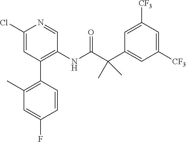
N(C(C(C1=CC([CF3])=CC([CF3])=C1)(C)C)=O)C1=C(C2=C(C)C=C(F)C=C2)C=C(Cl)N=C1
